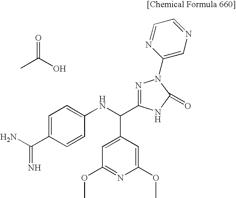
C1=C(C(N)=N)C=CC(NC(C2=CC(OC)=NC(OC)=C2)C2=NN(C3=CN=CC=N3)C(=O)N2)=C1.O=C(O)C
